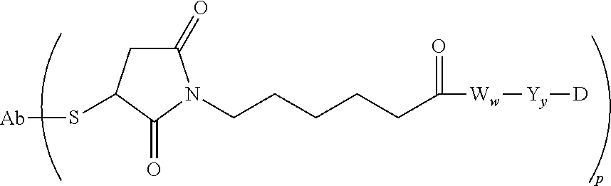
C([Ww][Yy][D])(CCCCCN1C(=O)CC(S[Ab])C1=O)=O
